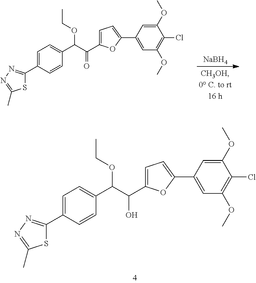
C1=C(C2=NN=C(C)S2)C=CC(C(C(C2=CC=C(C3=CC(OC)=C(Cl)C(OC)=C3)O2)=O)OCC)=C1.[NaBH4].C1=C(C2=NN=C(C)S2)C=CC(C(C(C2=CC=C(C3=CC(OC)=C(Cl)C(OC)=C3)O2)O)OCC)=C1
